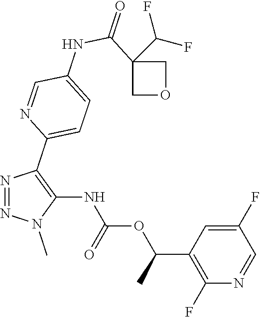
N1=NN(C)C(NC(OC(C2=C(F)N=CC(F)=C2)C)=O)=C1C1=CC=C(NC(C2(C(F)F)COC2)=O)C=N1
